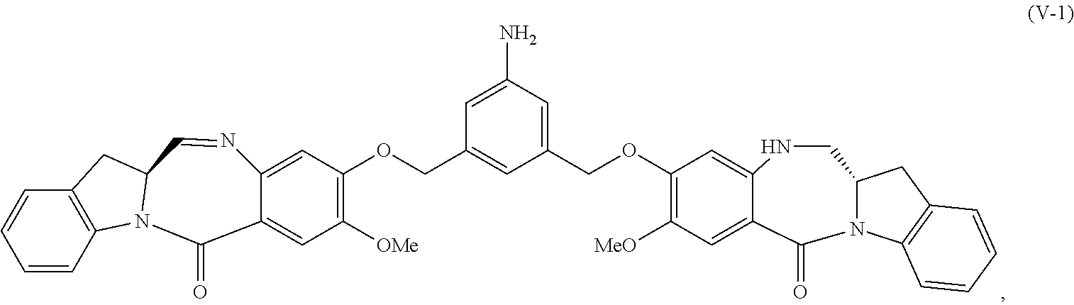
C12N(C3=C(C1)C=CC=C3)C(=O)C1=CC([MeO])=C(OCC3=CC(N)=CC(COC4=C([OMe])C=C5C(=C4)N=CC4N(C6=C(C=CC=C6)C4)C5=O)=C3)C=C1NC2
